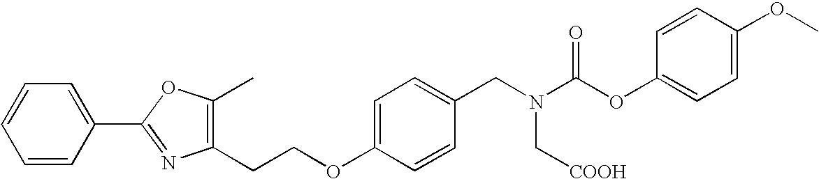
C1=C(C2=NC(CCOC3=CC=C(CN(C[COOH])C(OC4=CC=C(OC)C=C4)=O)C=C3)=C(C)O2)C=CC=C1
